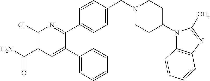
C1(Cl)=C(C(=O)N)C=C(C2=CC=CC=C2)C(C2=CC=C(CN3CCC(N4C5=C(N=C4C)C=CC=C5)CC3)C=C2)=N1
